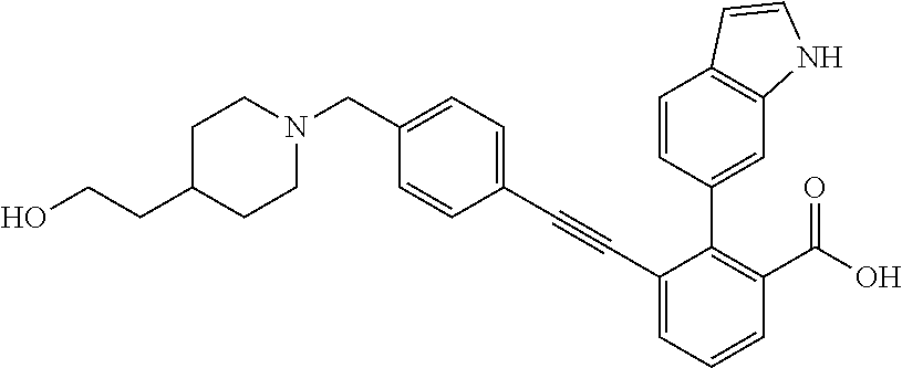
C1(C#CC2=CC=C(CN3CCC(CCO)CC3)C=C2)=CC=CC(C(O)=O)=C1C1=CC2=C(C=C1)C=CN2
